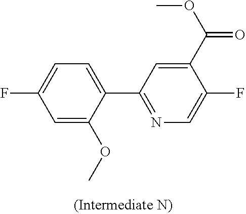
C1=C(OC)C(C2=NC=C(F)C(C(OC)=O)=C2)=CC=C1F
